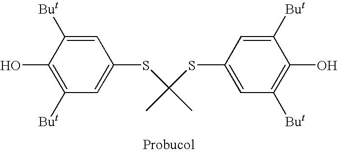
C1=C([But])C(O)=C([But])C=C1SC(SC1=CC([But])=C(O)C([But])=C1)(C)C
